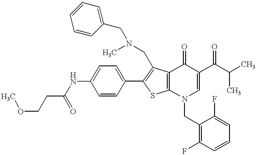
C1=CC(C2=C(CN(C)CC3=CC=CC=C3)C3=C(S2)N(CC2=C(F)C=CC=C2F)C=C(C(=O)C(C)C)C3=O)=CC=C1NC(=O)CCOC
